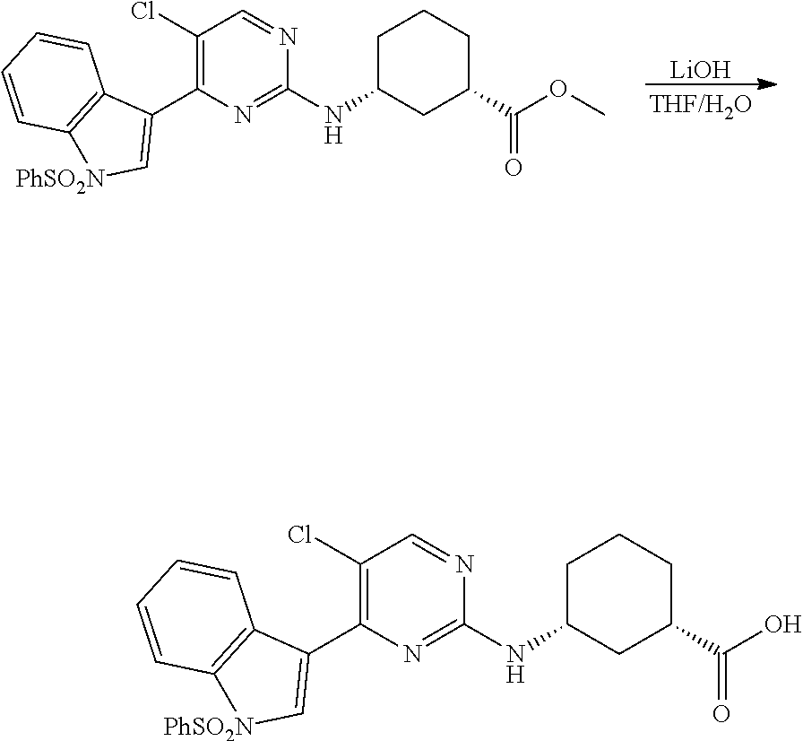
[LiOH].C1(Cl)=C(C2=C[PhSO2N]C3=C2C=CC=C3)N=C(NC2CC(C(=O)OC)CCC2)N=C1.C1(Cl)=C(C2=C[PhSO2N]C3=C2C=CC=C3)N=C(NC2CC(C(=O)O)CCC2)N=C1
